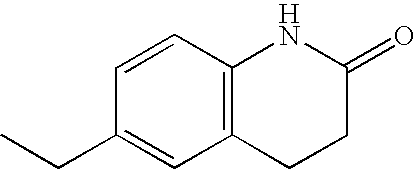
C12=C(C=CC(CC)=C1)NC(=O)CC2
